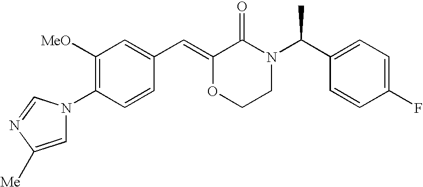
C1=CC(N2C=C([Me])N=C2)=C([OMe])C=C1C=C1OCCN(C(C2=CC=C(F)C=C2)C)C1=O
